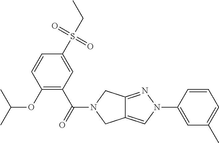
O(C1=C(C(=O)N2CC3=CN(C4=CC(C)=CC=C4)N=C3C2)C=C(S(CC)(=O)=O)C=C1)C(C)C
